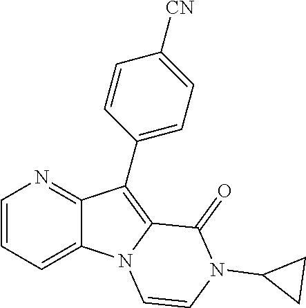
C12=CC=CN=C1C(C1=CC=C([CN])C=C1)=C1N2C=CN(C2CC2)C1=O
